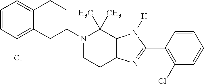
C12=CC=CC(Cl)=C1CC(N1CCC3=C(C1(C)C)N([H])C(C1=C(Cl)C=CC=C1)=N3)CC2
